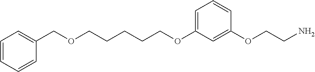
O(C1=CC=CC(OCCN)=C1)CCCCCOCC1=CC=CC=C1
